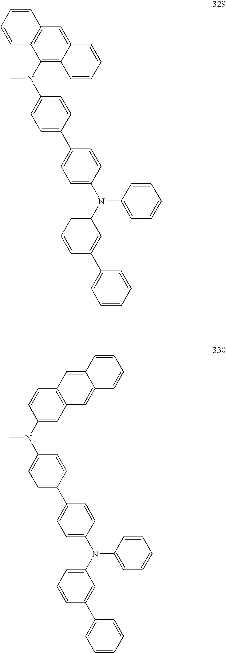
C12=C(N(C3=CC=C(C4=CC=C(N(C5=CC=CC(C6=CC=CC=C6)=C5)C5=CC=CC=C5)C=C4)C=C3)C)C3=C(C=C1C=CC=C2)C=CC=C3.C1=C(N(C2=CC=C(C3=CC=C(N(C4=CC=CC(C5=CC=CC=C5)=C4)C4=CC=CC=C4)C=C3)C=C2)C)C=CC2=C1C=C1C(=C2)C=CC=C1
